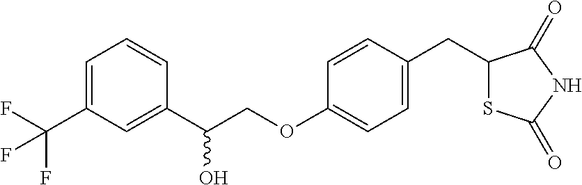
C1=C(C(F)(F)F)C=C(C(COC2=CC=C(CC3SC(=O)NC3=O)C=C2)O)C=C1
